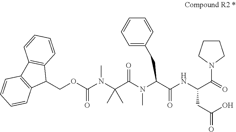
N(C(C(N(C)C(C(=O)NC(C(=O)N1CCCC1)CC(=O)O)CC1=CC=CC=C1)=O)(C)C)(C)C(OCC1C2=C(C3=C1C=CC=C3)C=CC=C2)=O
